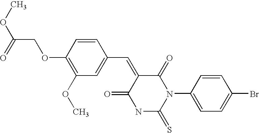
S=C1NC(=O)C(=CC2=CC(OC)=C(OCC(=O)OC)C=C2)C(=O)N1C1=CC=C(Br)C=C1
